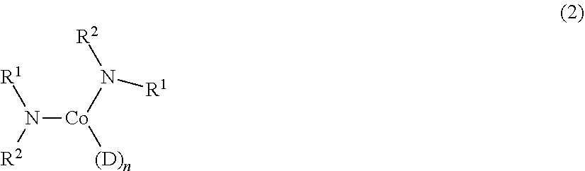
[R1]N([Co](N([R2])[R1])[(D)n])[R2]
